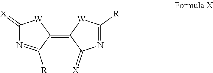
C1(=[X])N=C([R])C(=C2C(=[X])N=C([R])[W]2)[W]1
